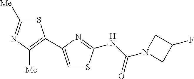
S1C([Me])=NC([Me])=C1C1=CSC(NC(N2CC(F)C2)=O)=N1
